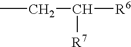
CCC([R6])[R7]
